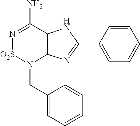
C12=C(C(N)=N[O2S]N1CC1=CC=CC=C1)NC(C1=CC=CC=C1)=N2
